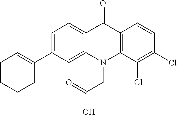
C12=CC=C(C3=CCCCC3)C=C1N(CC(O)=O)C1=C(C2=O)C=CC(Cl)=C1Cl
